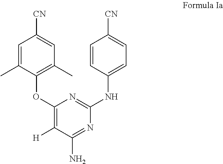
C1(OC2=C(C)C=C([CN])C=C2C)=C([H])C(N)=NC(NC2=CC=C([CN])C=C2)=N1
